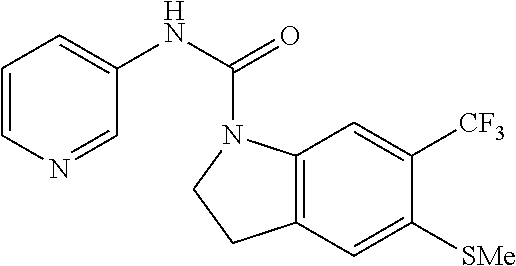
C12=C(C=C([SMe])C([CF3])=C1)CCN2C(NC1=CC=CN=C1)=O
